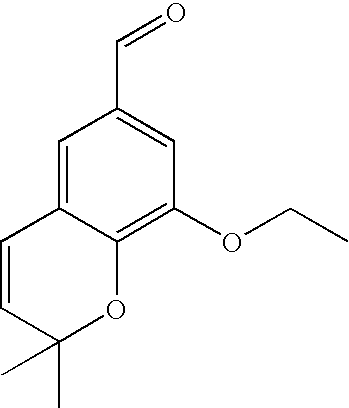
C1=C2C(=C(OCC)C=C1C=O)OC(C)(C)C=C2
